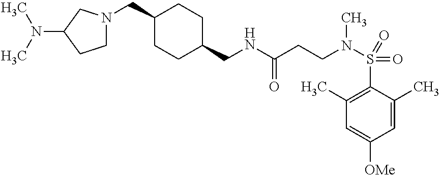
C(NC(CCN(S(=O)(C1=C(C)C=C([OMe])C=C1C)=O)C)=O)C1CCC(CN2CCC(N(C)C)C2)CC1
